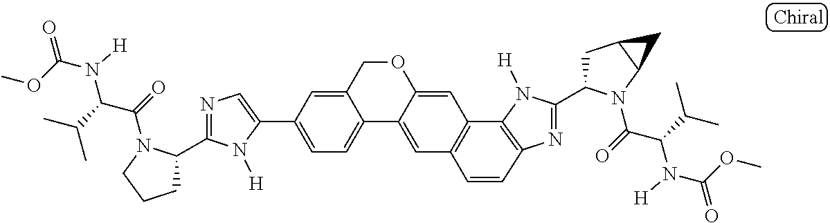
C1(C2=CC=C3C(=C2)COC2=CC4=C(C=C32)C=CC2=C4N([H])C(C3CC4C(N3C(=O)C(C(C)C)N([H])C(OC)=O)C4)=N2)=CN=C(C2CCCN2C(=O)C(C(C)C)N(C(OC)=O)[H])N1[H]
